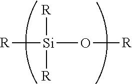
[R][Si](O[R])([R])[R]
